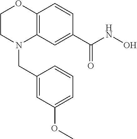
C12=C(C=C(C(NO)=O)C=C1)N(CC1=CC(OC)=CC=C1)CCO2
